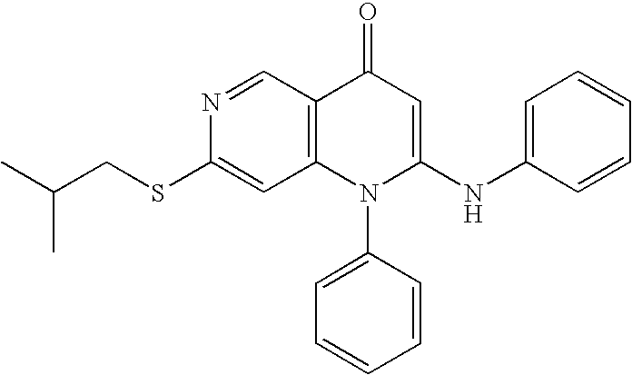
C1(SCC(C)C)=CC2=C(C=N1)C(=O)C=C(NC1=CC=CC=C1)N2C1=CC=CC=C1
